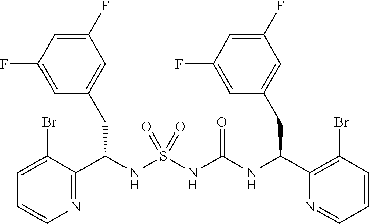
C1(C(NS(NC(NC(C2=C(Br)C=CC=N2)CC2=CC(F)=CC(F)=C2)=O)(=O)=O)CC2=CC(F)=CC(F)=C2)=NC=CC=C1Br
